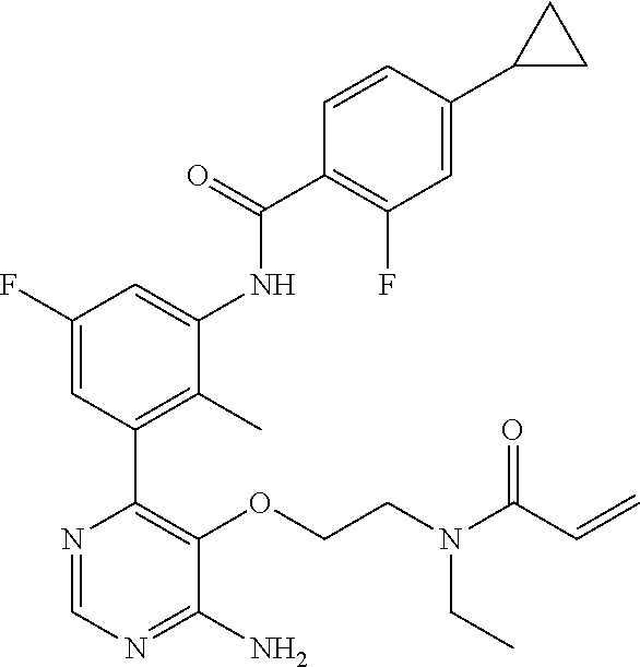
N(CCOC1=C(C2=C(C)C(NC(C3=C(F)C=C(C4CC4)C=C3)=O)=CC(F)=C2)N=CN=C1N)(C(C=C)=O)CC
